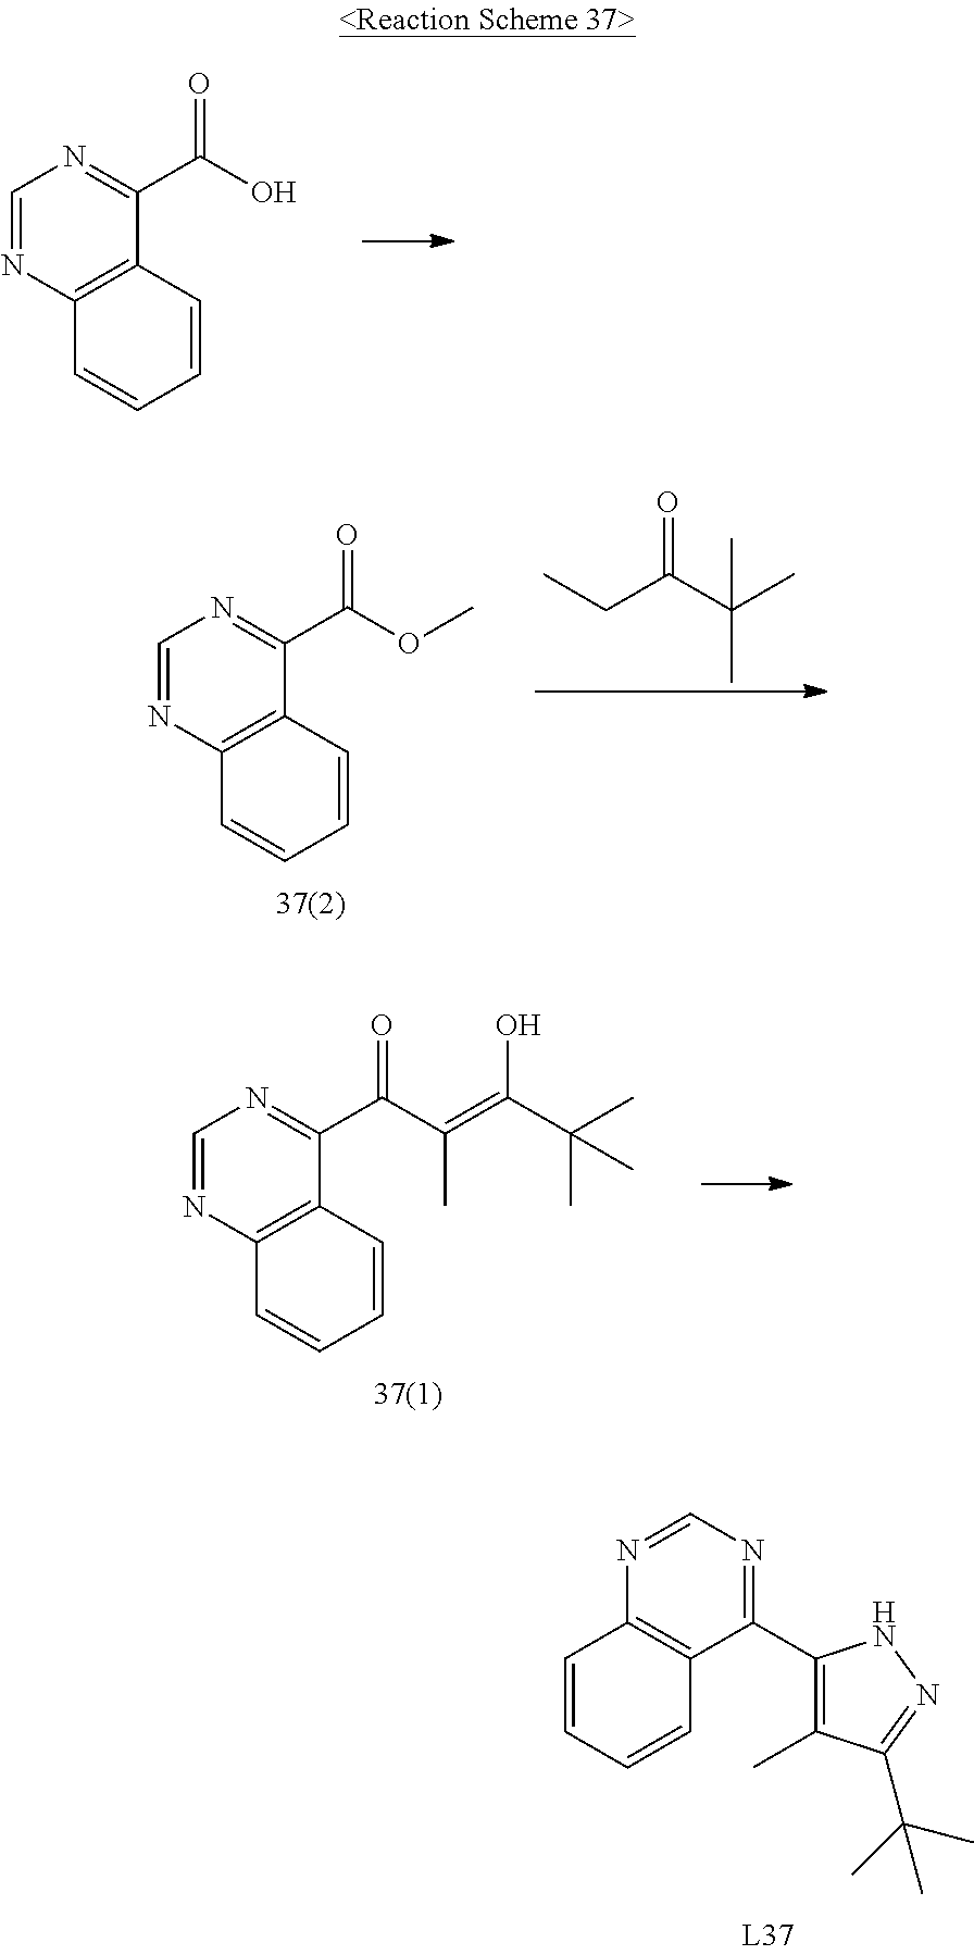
C1=NC2=C(C(C(O)=O)=N1)C=CC=C2.C(C(C(C)(C)C)=O)C.C1=NC2=C(C(C(OC)=O)=N1)C=CC=C2.C1=NC2=C(C(C(C(C)=C(C(C)(C)C)O)=O)=N1)C=CC=C2.C1(C2=C(C)C(C(C)(C)C)=NN2)=NC=NC2=C1C=CC=C2
